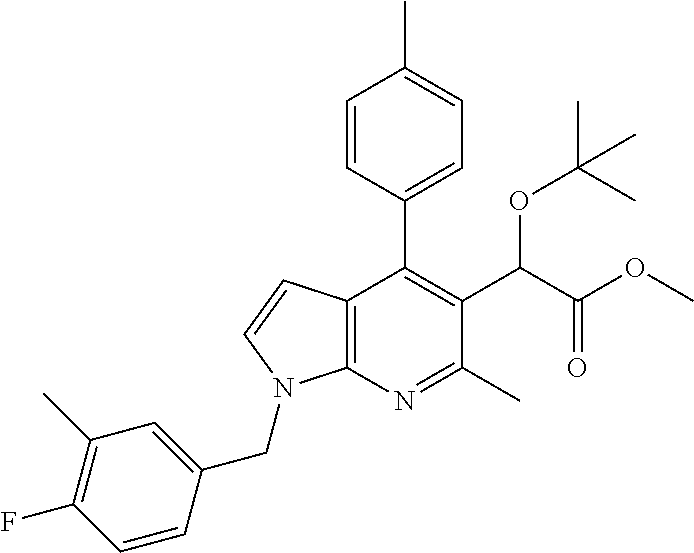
C1=CC(C2=C(C(C(OC)=O)OC(C)(C)C)C(C)=NC3=C2C=CN3CC2=CC(C)=C(F)C=C2)=CC=C1C
